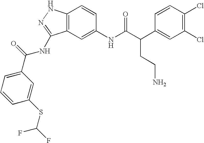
C12=C(C=C(NC(C(C3=CC(Cl)=C(Cl)C=C3)CCN)=O)C=C1)C(NC(C1=CC=CC(SC(F)F)=C1)=O)=NN2
